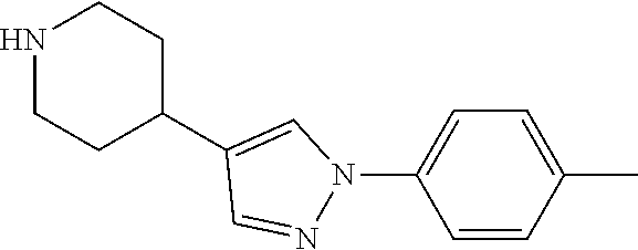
C1=C(N2N=CC(C3CCNCC3)=C2)C=CC(C)=C1
